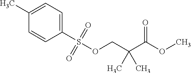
S(OCC(C(OC)=O)(C)C)(C1=CC=C(C)C=C1)(=O)=O
